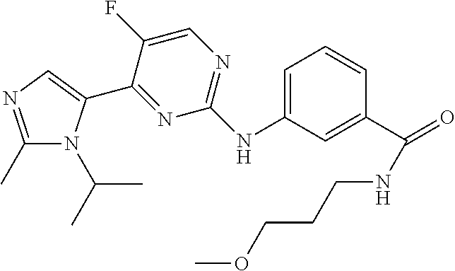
C1(C)=NC=C(C2=NC(NC3=CC=CC(C(=O)NCCCOC)=C3)=NC=C2F)N1C(C)C
